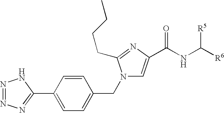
N1=NN=C(C2=CC=C(CN3C=C(C(NC([R6])[R5])=O)N=C3CCCC)C=C2)N1
